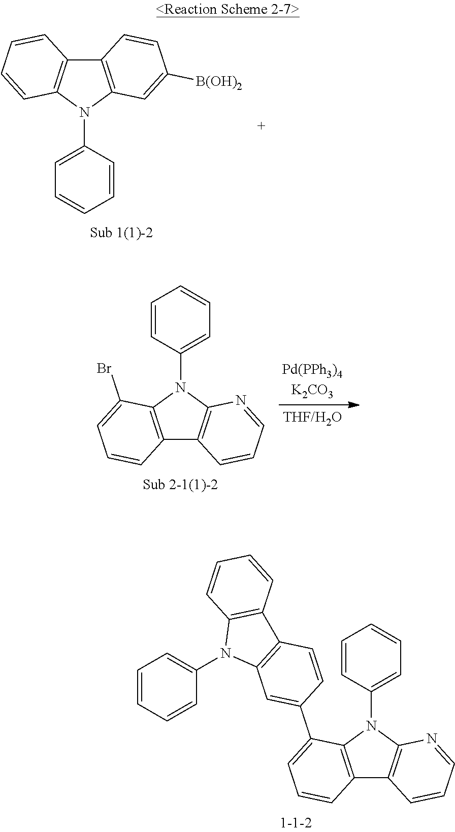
C12=C(N(C3=CC=CC=C3)C3=C1C=CC=C3)C=C([B(OH)2])C=C2.C12=C(N(C3=CC=CC=C3)C3=C1C=CC=N3)C(Br)=CC=C2.C12=C(N(C3=CC=CC=C3)C3=C1C=CC=N3)C(C1=CC3=C(C=C1)C1=C(N3C3=CC=CC=C3)C=CC=C1)=CC=C2
